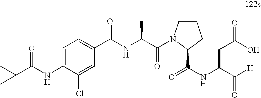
O=C(NC1=CC=C(C(NC(C(=O)N2CCCC2C(=O)NC(CC(O)=O)C(=O)[H])C)=O)C=C1Cl)C(C)(C)C
